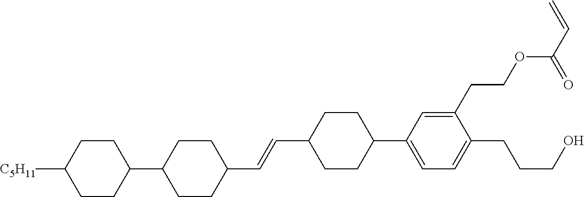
C1CC([C5H11])CCC1C1CCC(C=CC2CCC(C3=CC=C(CCCO)C(CCOC(C=C)=O)=C3)CC2)CC1
